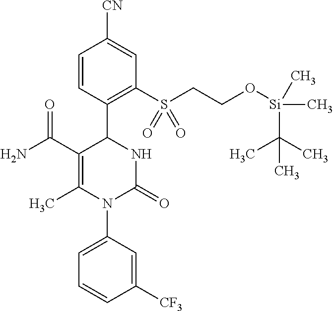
C1=CC(C2C(C(N)=O)=C(C)N(C3=CC=CC([CF3])=C3)C(=O)N2)=C(S(CCO[Si](C)(C(C)(C)C)C)(=O)=O)C=C1[CN]
